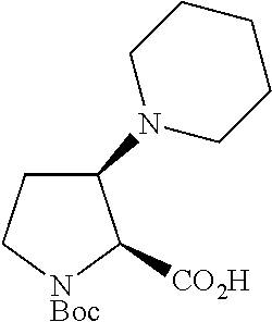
C1(N2CCCCC2)CC[NBoc]C1[CO2H]
